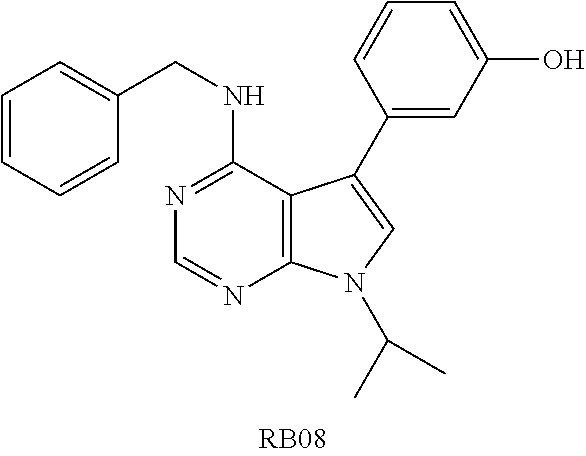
C12=C(C(NCC3=CC=CC=C3)=NC=N1)C(C1=CC(O)=CC=C1)=CN2C(C)C
